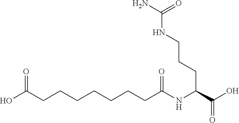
OC(CCCCCCCC(NC(C(O)=O)CCCNC(=O)N)=O)=O
